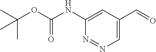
C1(NC(OC(C)(C)C)=O)=CC(C=O)=CN=N1
